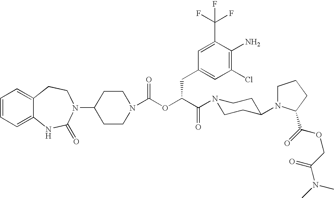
C1(N2C(=O)NC3=CC=CC=C3CC2)CCN(C(OC(C(=O)N2CCC(N3CCCC3C(=O)OCC(N(C)C)=O)CC2)CC2=CC(Cl)=C(N)C(C(F)(F)F)=C2)=O)CC1
